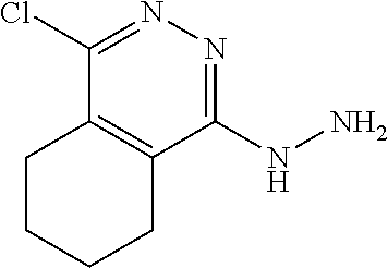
C1(NN)=NN=C(Cl)C2=C1CCCC2
